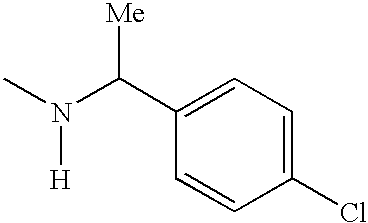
CN(C(C1=CC=C(Cl)C=C1)[Me])[H]
